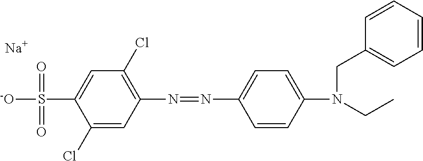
[-O]S(=O)(=O)C1=CC(Cl)=C(N=NC2=CC=C(N(CC3=CC=CC=C3)CC)C=C2)C=C1Cl.[Na]
